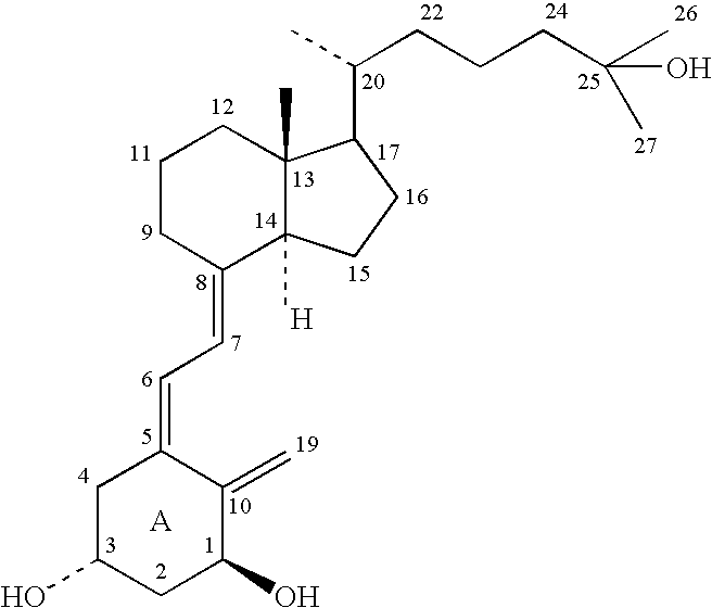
C1CC(=CC=C2CC(O)CC(O)C2=C)C2(C)C(C)(C1)C(C(C)CCCC(C)(O)C)CC2.[H]
